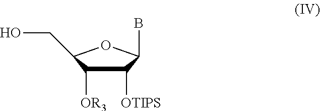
C(C1C([OR3])C([OTIPS])C(B)O1)O
